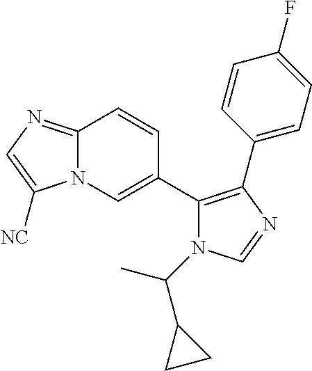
C12=NC=C([NC])N1C=C(C1=C(C3=CC=C(F)C=C3)N=CN1C(C1CC1)C)C=C2
